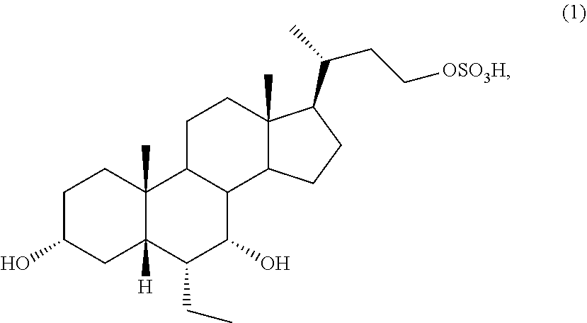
C1C(O)CC2([H])C(C)(C1)C1C(C(O)C2CC)C2C(C)(CC1)C(C(CC[OSO3H])C)CC2
